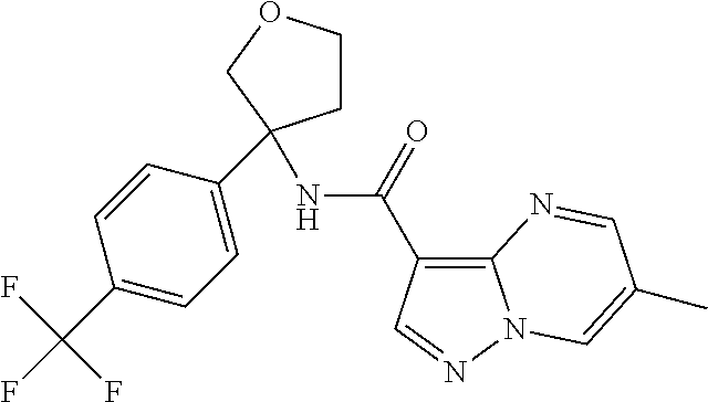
C1COCC1(C1=CC=C(C(F)(F)F)C=C1)NC(=O)C1=C2N(N=C1)C=C(C)C=N2
